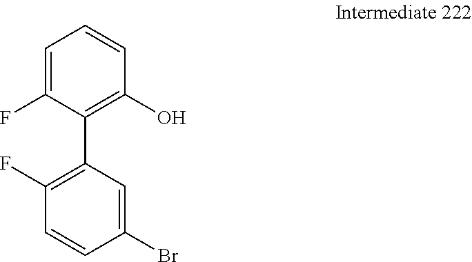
C1(C2=C(O)C=CC=C2F)=C(F)C=CC(Br)=C1
